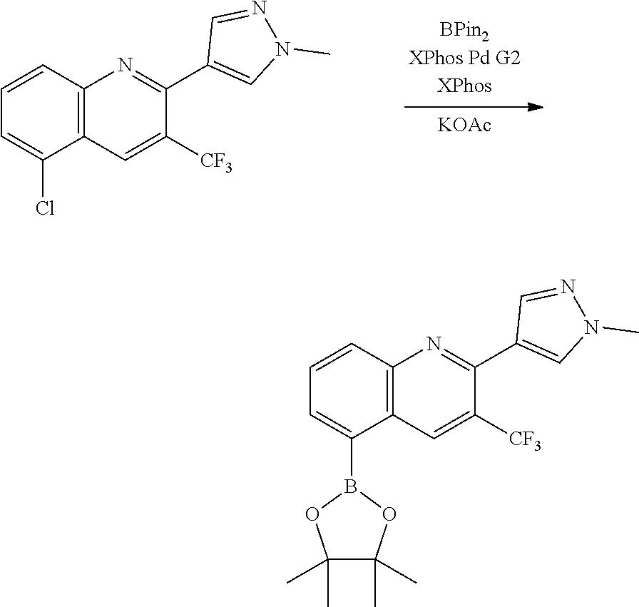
C12=C(C=CC=C1B1OC(C)(C)C(C)(C)O1)N=C(C1=CN(C)N=C1)C([CF3])=C2.C12=C(C=CC=C1Cl)N=C(C1=CN(C)N=C1)C([CF3])=C2.[KOAc]
